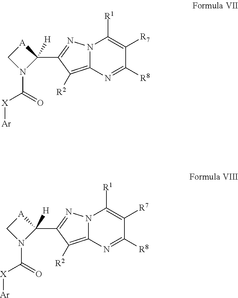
N12C(=C([R2])C(C3([H])N(C([X][Ar])=O)C[A]3)=N1)N=C([R8])C([R7])=C2[R1].N12C(=C([R2])C(C3([H])N(C([X][Ar])=O)C[A]3)=N1)N=C([R8])C([R7])=C2[R1]
